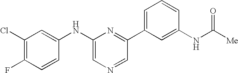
C1(Cl)=C(F)C=CC(NC2=CN=CC(C3=CC=CC(NC(=O)[Me])=C3)=N2)=C1
